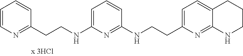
C1=CC=CC(CCNC2=CC=CC(NCCC3=CC=C4C(=N3)NCCC4)=N2)=N1
